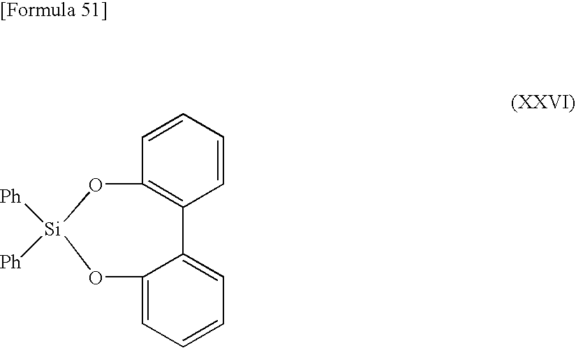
C1=CC=CC2=C1O[Si]([Ph])([Ph])OC1=CC=CC=C21
